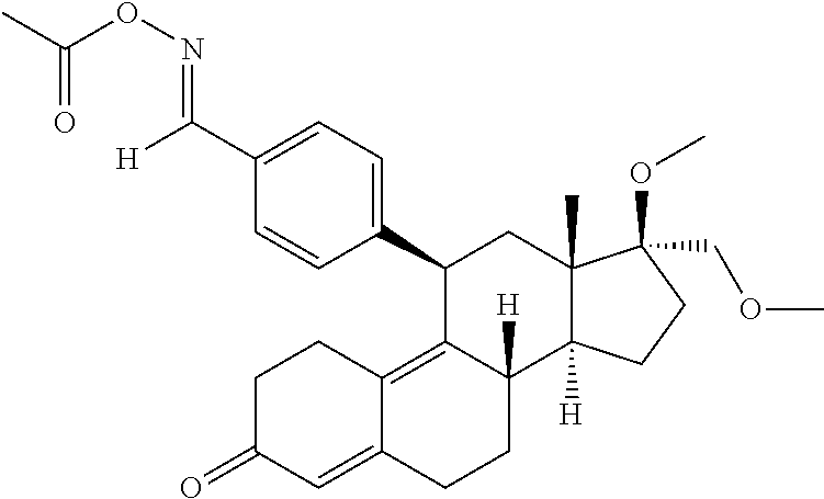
[H]C(C1=CC=C(C2C3=C4C(=CC(=O)CC4)CCC3([H])C3([H])C(C)(C2)C(OC)(COC)CC3)C=C1)=NOC(C)=O
